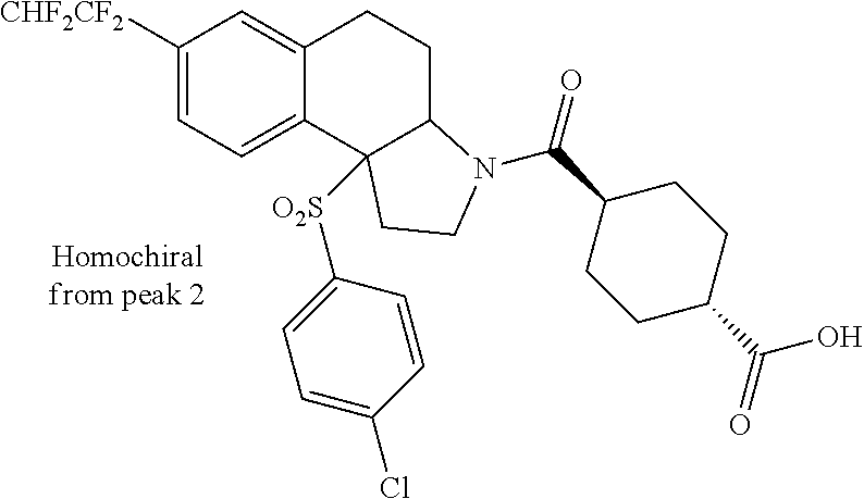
C1([CHF2CF2])=CC=C2C(=C1)CCC1C2([O2S]C2=CC=C(Cl)C=C2)CCN1C(=O)C1CCC(C(=O)O)CC1
